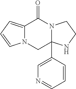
N12C(=O)C3=CC=CN3CC1(C1=CN=CC=C1)NCC2
